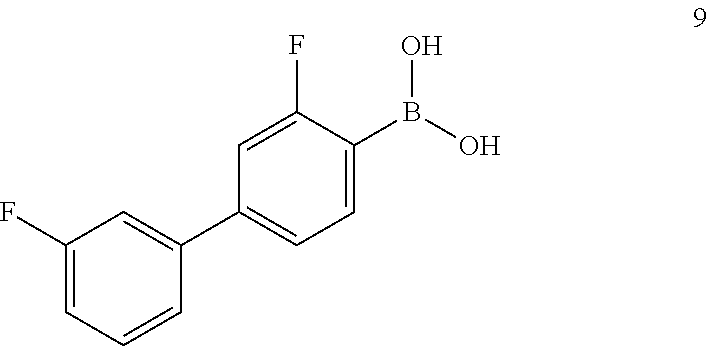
C1(F)=CC=CC(C2=CC=C(B(O)O)C(F)=C2)=C1
